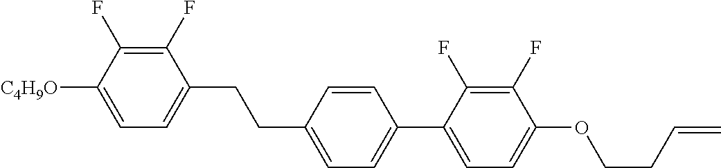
C1(F)=C(F)C([C4H9O])=CC=C1CCC1=CC=C(C2=CC=C(OCCC=C)C(F)=C2F)C=C1
